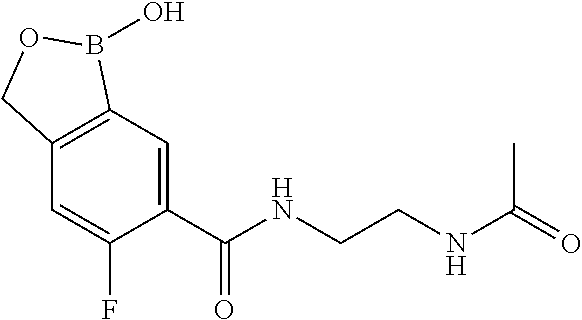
C1=C(C(NCCNC(C)=O)=O)C(F)=CC2=C1B(O)OC2
